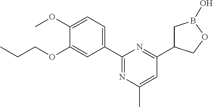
C1(OC)=CC=C(C2=NC(C)=CC(C3CB(O)OC3)=N2)C=C1OCCC
